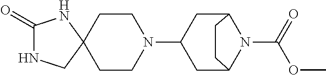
C1(=O)NCC2(N1)CCN(C1CC3N(C(OC)=O)C(CC3)C1)CC2
